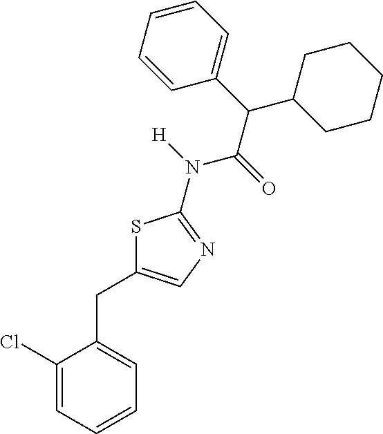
S1C(CC2=CC=CC=C2Cl)=CN=C1N(C(C(C1CCCCC1)C1=CC=CC=C1)=O)[H]
